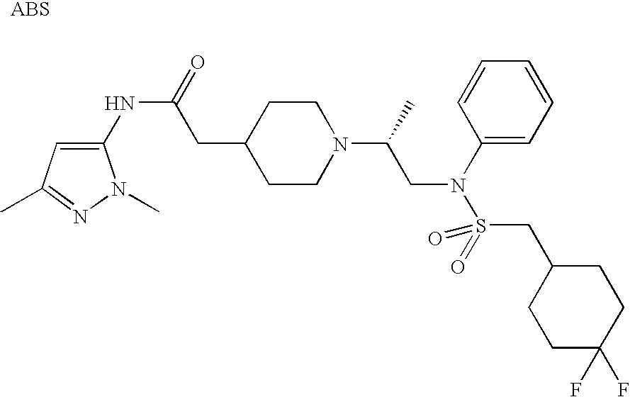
C1(NC(=O)CC2CCN(C(C)CN(C3=CC=CC=C3)S(=O)(CC3CCC(F)(F)CC3)=O)CC2)=CC(C)=NN1C
